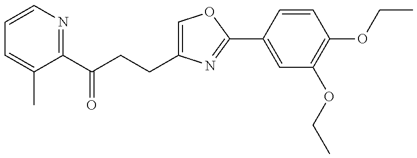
C1=CN=C(C(CCC2=COC(C3=CC(OCC)=C(OCC)C=C3)=N2)=O)C(C)=C1
